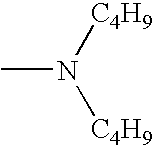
CN([C4H9])[C4H9]
